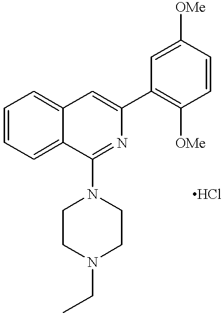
C1=CC=C2C(=C1)C=C(C1=C([OMe])C=CC([OMe])=C1)N=C2N1CCN(CC)CC1.Cl
